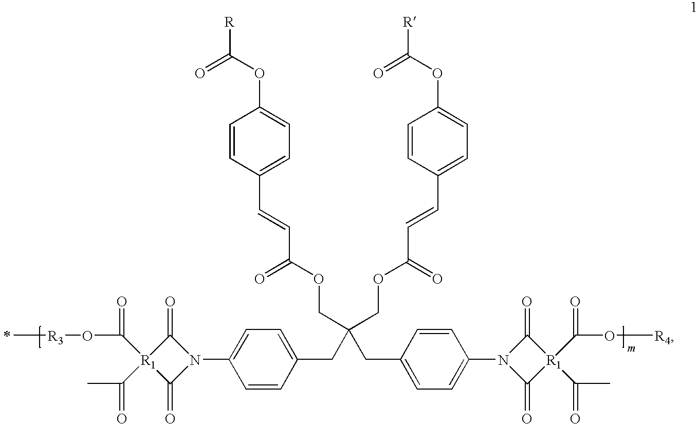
[R3](OC([R1]1(C(C)=O)C(=O)N(C2=CC=C(CC(CC3=CC=C(N4C(=O)[R1](C(C)=O)(C(O[R4])=O)C4=O)C=C3)(COC(C=CC3=CC=C(OC([R])=O)C=C3)=O)COC(C=CC3=CC=C(OC([R])=O)C=C3)=O)C=C2)C1=O)=O)C
